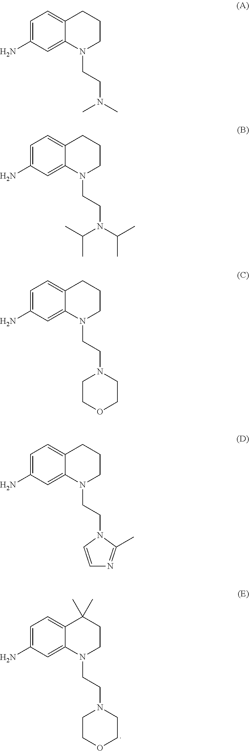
C1=C(N)C=C2C(=C1)C(C)(C)CCN2CCN1CCOCC1.C1=C(N)C=C2C(=C1)CCCN2CCN(C)C.C1=C(N)C=C2C(=C1)CCCN2CCN(C(C)C)C(C)C.C1=C(N)C=C2C(=C1)CCCN2CCN1CCOCC1.C1=C(N)C=C2C(=C1)CCCN2CCN1C(C)=NC=C1
